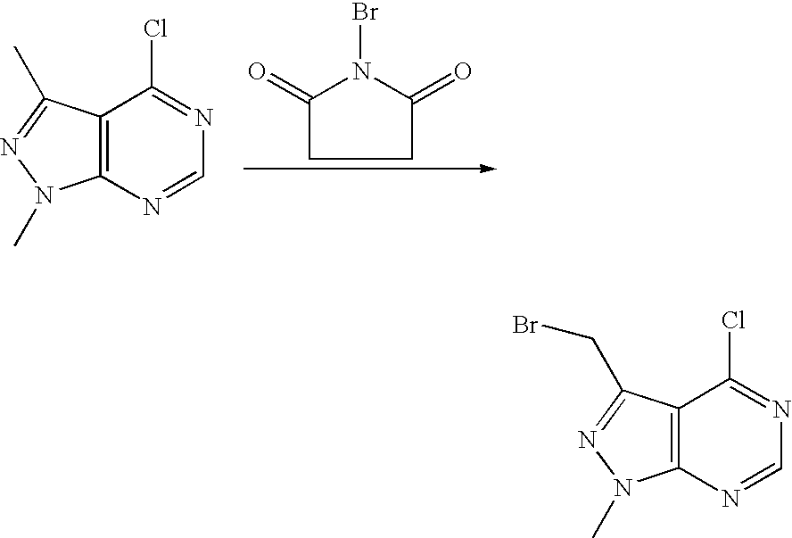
C12=C(C(C)=NN1C)C(Cl)=NC=N2.C1C(=O)N(Br)C(=O)C1.C12=C(C(CBr)=NN1C)C(Cl)=NC=N2
